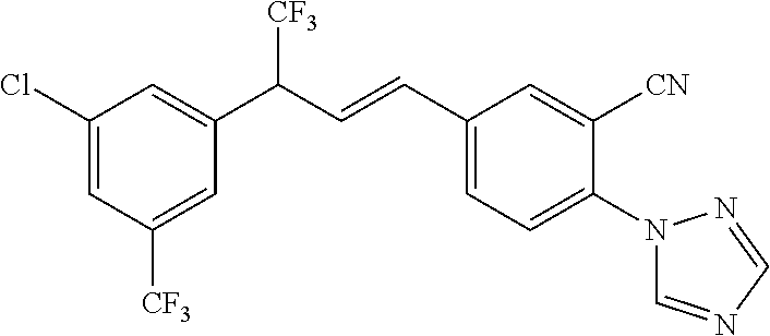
C1(Cl)=CC([CF3])=CC(C(C=CC2=CC=C(N3C=NC=N3)C([CN])=C2)[CF3])=C1
